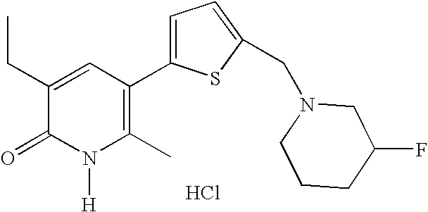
CCC1=CC(C2=CC=C(CN3CCCC(F)C3)S2)=C(C)N([H])C1=O.Cl
